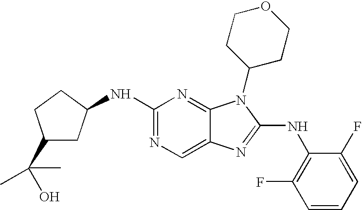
N1=C(NC2CC(C(C)(O)C)CC2)N=C2C(=C1)N=C(NC1=C(F)C=CC=C1F)N2C1CCOCC1
